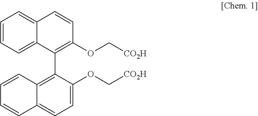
C1=CC=C2C(=C1)C=CC(OC[CO2H])=C2C1=C2C(=CC=C1OC[CO2H])C=CC=C2
